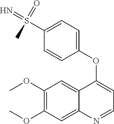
C12=CC(OC)=C(OC)C=C1N=CC=C2OC1=CC=C(S(=N)(=O)C)C=C1
